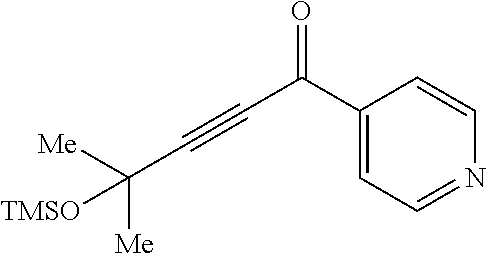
C1(C(C#CC([Me])([TMSO])[Me])=O)=CC=NC=C1
